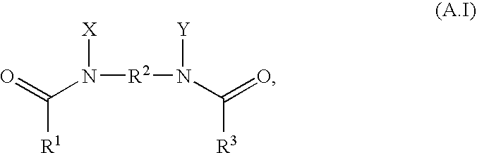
N([R2]N([Y])C([R3])=O)([X])C([R1])=O
